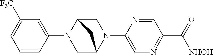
C1=CC(N2CC3N(C4=CN=C(C(=O)[NHOH])C=N4)CC2C3)=CC([F3C])=C1
